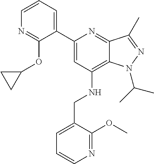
C1=CC=C(C2=CC(NCC3=CC=CN=C3OC)=C3C(=N2)C(C)=NN3C(C)C)C(OC2CC2)=N1
